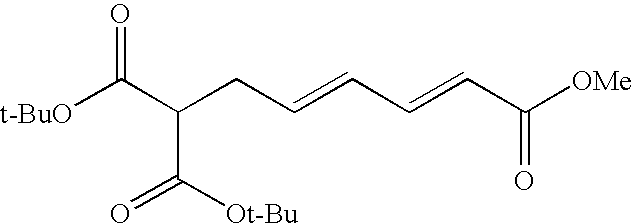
[t-BuO]C(C(CC=CC=CC([OMe])=O)C(=O)[Ot-Bu])=O
